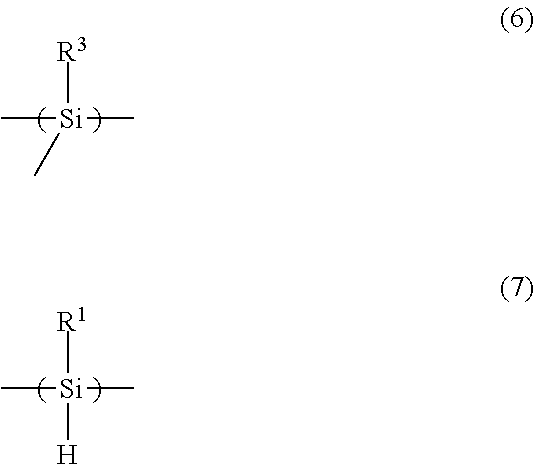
[R3][Si](C)(C)C.[R1][Si](C)(C)[H]
